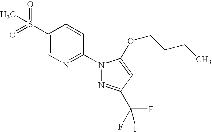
C1(S(=O)(=O)C)=CN=C(N2N=C(C(F)(F)F)C=C2OCCCC)C=C1
